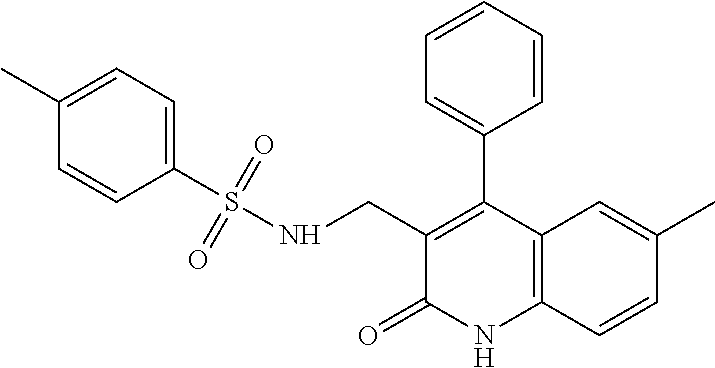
C1(CNS(C2=CC=C(C)C=C2)(=O)=O)=C(C2=CC=CC=C2)C2=C(NC1=O)C=CC(C)=C2
